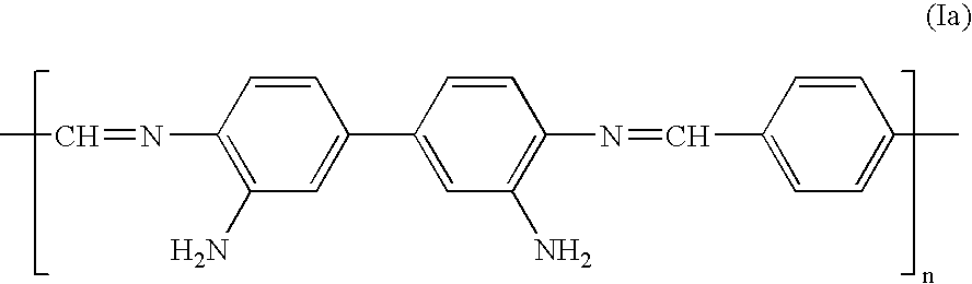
CC=NC1=C(N)C=C(C2=CC(N)=C(N=CC3=CC=C(C)C=C3)C=C2)C=C1
